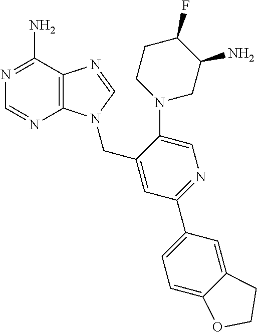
N1=C(N)C2=C(N=C1)N(CC1=CC(C3=CC=C4C(=C3)CCO4)=NC=C1N1CC(N)C(F)CC1)C=N2
